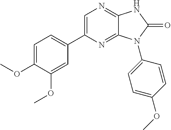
C1=C(OC)C(OC)=CC(C2=CN=C3C(=N2)N(C2=CC=C(OC)C=C2)C(=O)N3)=C1
